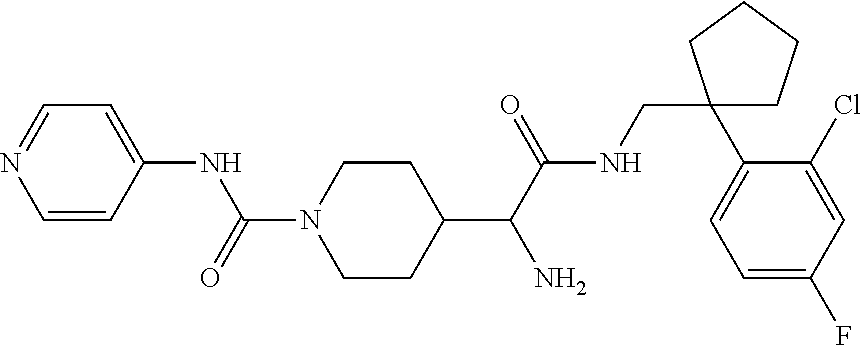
C1=CC(NC(N2CCC(C(C(NCC3(C4=CC=C(F)C=C4Cl)CCCC3)=O)N)CC2)=O)=CC=N1
